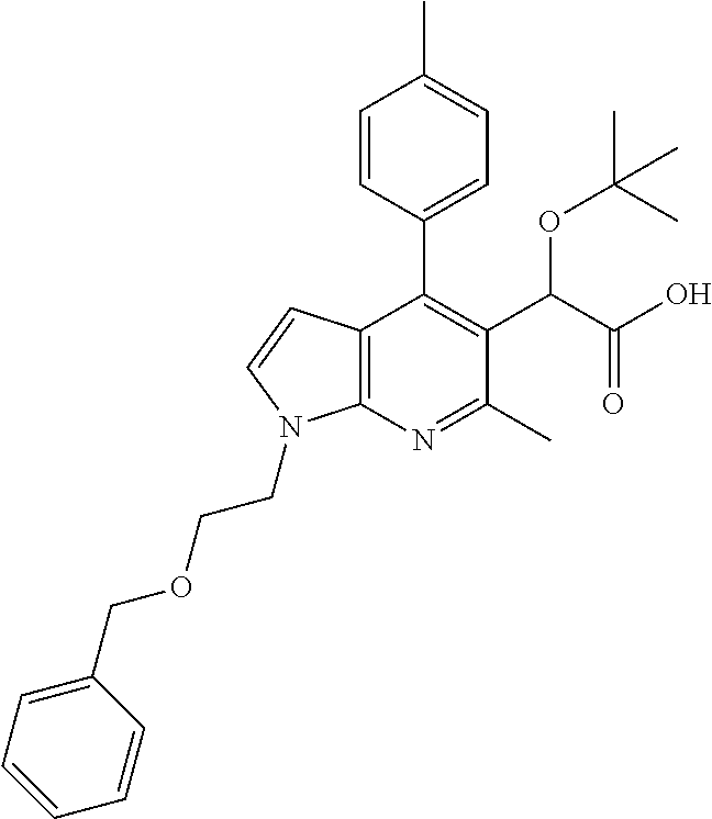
C12=C(N=C(C)C(C(C(O)=O)OC(C)(C)C)=C1C1=CC=C(C)C=C1)N(CCOCC1=CC=CC=C1)C=C2
